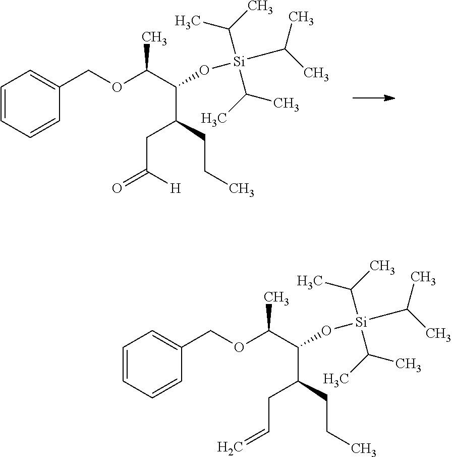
C1=CC=CC(COC(C(O[Si](C(C)C)(C(C)C)C(C)C)C(CC(=O)[H])CCC)C)=C1.C1=CC=CC(COC(C(O[Si](C(C)C)(C(C)C)C(C)C)C(CC=C)CCC)C)=C1
